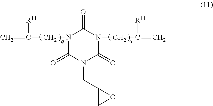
C=C([R11])CN1C(=O)N(CC2CO2)C(=O)N(CC([R11])=C)C1=O
